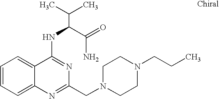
C1=CC=C2C(=C1)C(NC(C(N)=O)C(C)C)=NC(CN1CCN(CCC)CC1)=N2
